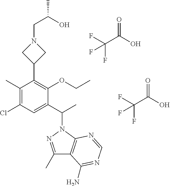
C1(C)=C(Cl)C=C(C(C)N2N=C(C)C3=C2N=CN=C3N)C(OCC)=C1C1CN(CC(O)C)C1.O=C(O)C(F)(F)F.O=C(O)C(F)(F)F
